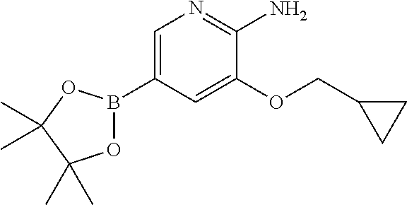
C1=C(B2OC(C)(C)C(C)(C)O2)C=C(OCC2CC2)C(N)=N1
